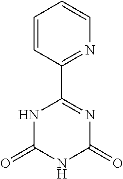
C1=CC(C2=NC(=O)NC(=O)N2)=NC=C1
